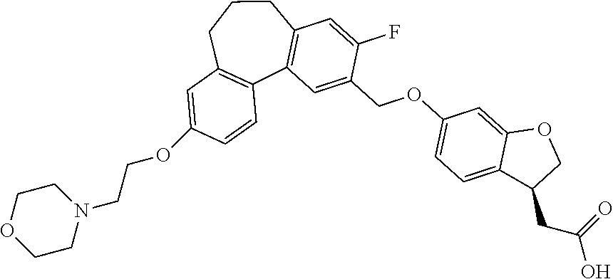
C1=C(OCCN2CCOCC2)C=CC2=C1CCCC1=C2C=C(COC2=CC=C3C(=C2)OCC3CC(=O)O)C(F)=C1
